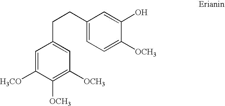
C1=C([H3CO])C([OCH3])=C([OCH3])C=C1CCC1=CC=C([OCH3])C(O)=C1
